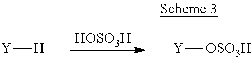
[Y][H].[Y][OSO3H].[HOSO3H]
